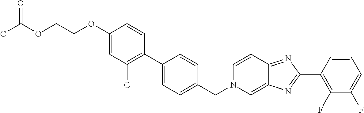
C1(OCCOC(C)=O)=CC(C)=C(C2=CC=C(CN3C=C4C(=NC(C5=C(F)C(F)=CC=C5)=N4)C=C3)C=C2)C=C1
